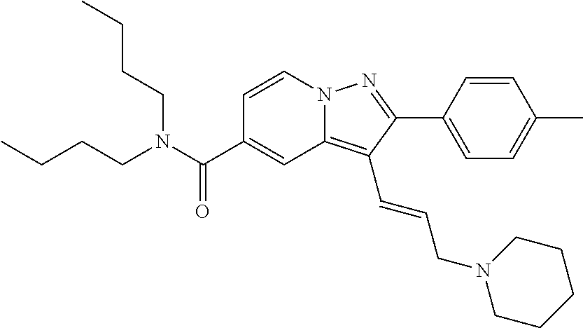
C1=CN2C(=C(C=CCN3CCCCC3)C(C3=CC=C(C)C=C3)=N2)C=C1C(N(CCCC)CCCC)=O
